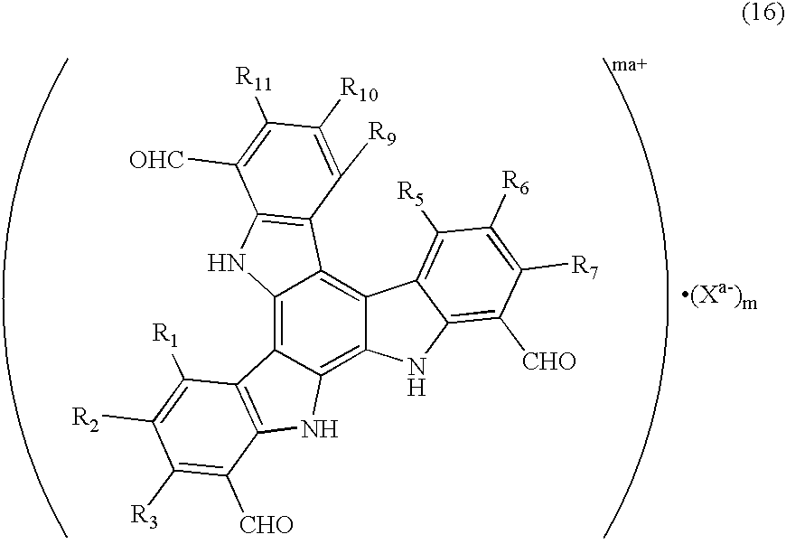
C12=C3C(=C4C(=C1C1=C(N2)C([OHC])=C([R11])C([R10])=C1[R9])C1=C([R5])C([R6])=C([R7])C([CHO])=C1N4)NC1=C3C([R1])=C([R2])C([R3])=C1[CHO]
